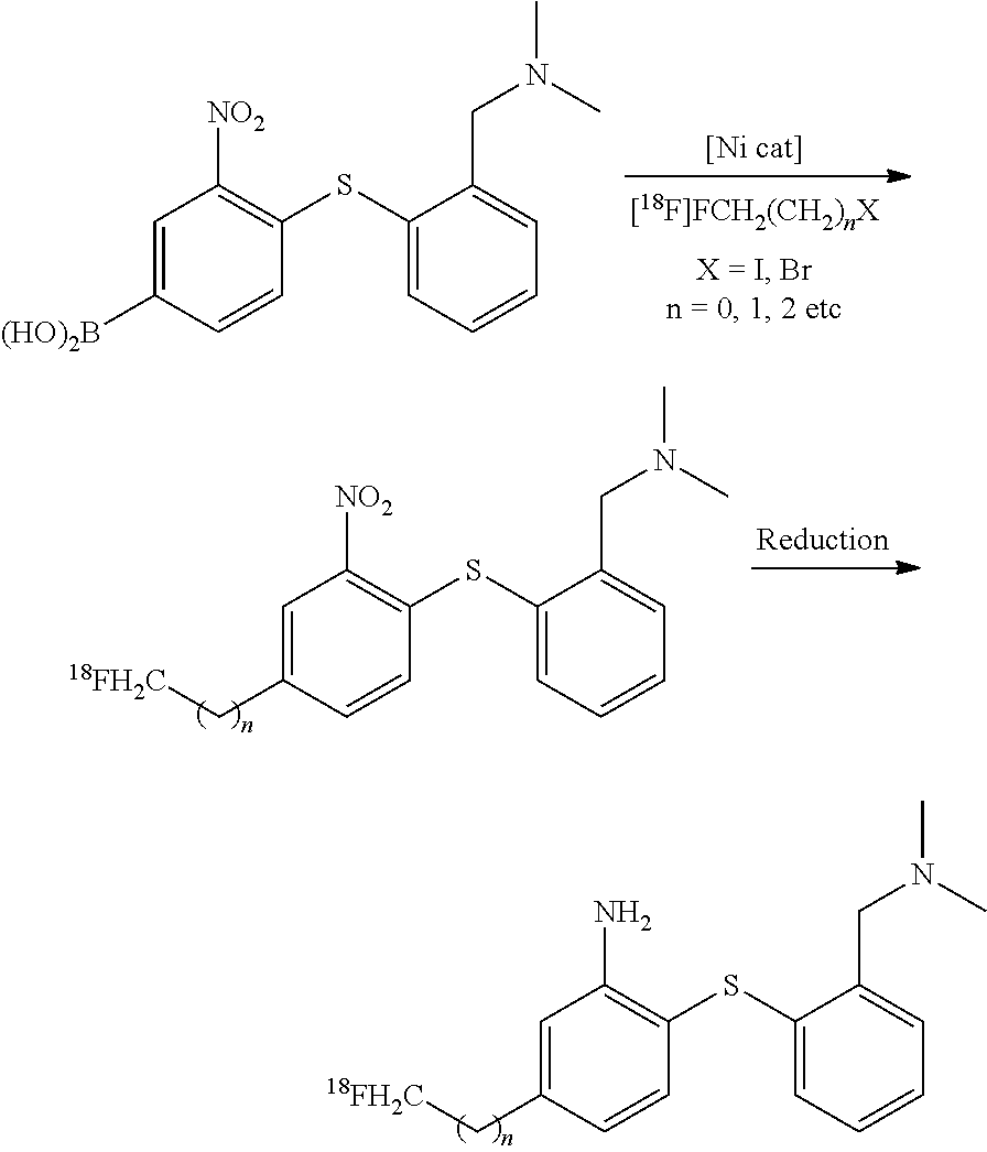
C1(SC2=CC=CC=C2CN(C)C)=C([NO2])C=C([(HO)2B])C=C1.C1(SC2=CC=CC=C2CN(C)C)=C([NO2])C=C(C[18FH2C])C=C1.C1(SC2=CC=CC=C2CN(C)C)=C(N)C=C(C[18FH2C])C=C1
